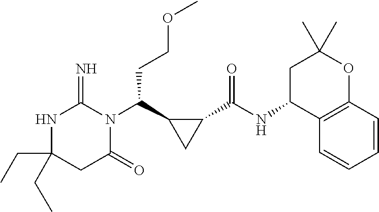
C(C1(CC)NC(=N)N(C(C2CC2C(NC2C3=C(OC(C)(C)C2)C=CC=C3)=O)CCOC)C(=O)C1)C
